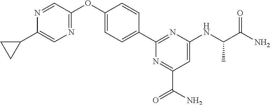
C1(C2=CC=C(OC3=NC=C(C4CC4)N=C3)C=C2)=NC(NC(C(=O)N)C)=CC(C(N)=O)=N1
